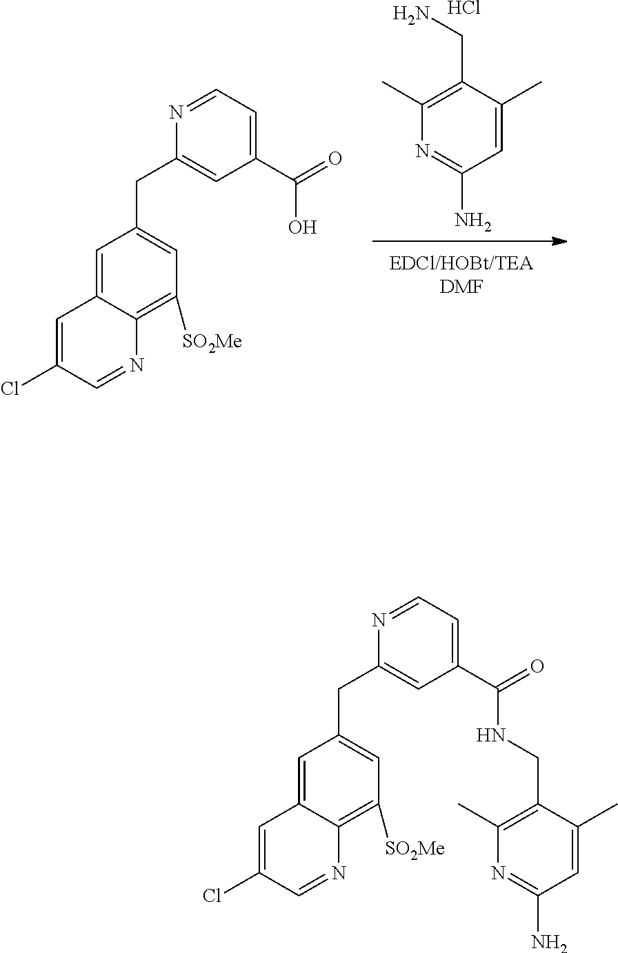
Cl.N1=C(N)C=C(C)C(CN)=C1C.C1=C2C(=C([SO2Me])C=C1CC1=CC(C(=O)O)=CC=N1)N=CC(Cl)=C2.C1=C2C(=C([SO2Me])C=C1CC1=CC(C(=O)NCC3=C(C)N=C(N)C=C3C)=CC=N1)N=CC(Cl)=C2
